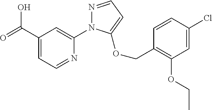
C(C1=CC=NC(N2N=CC=C2OCC2=C(OCC)C=C(Cl)C=C2)=C1)(=O)O
